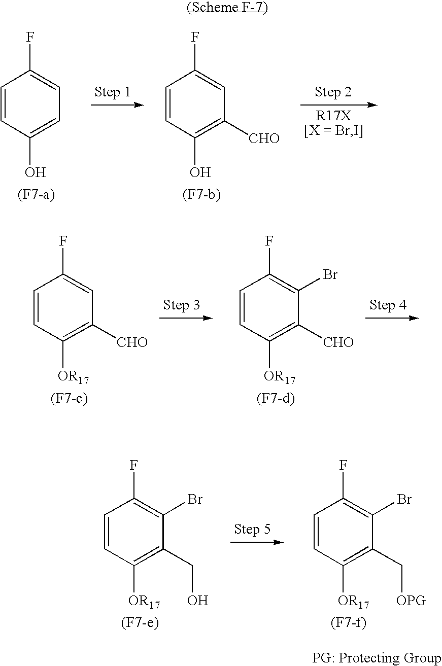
C1=CC(O)=CC=C1F.C1=CC(O)=C([CHO])C=C1F.C1=CC([OR17])=C([CHO])C=C1F.C1=CC([OR17])=C([CHO])C(Br)=C1F.C1=CC([OR17])=C(CO)C(Br)=C1F.C1=CC([OR17])=C(C[OPG])C(Br)=C1F
